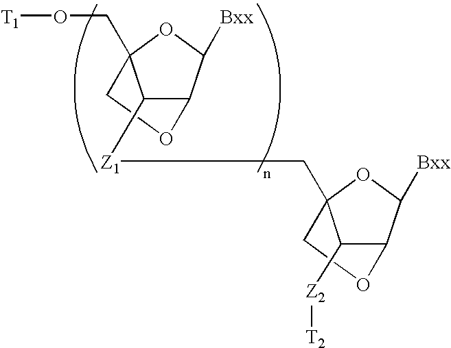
C12C([Bxx])OC(CO[T1])(CO1)C2[Z1]CC12OC([Bxx])C(OC1)C2[Z2][T2]
